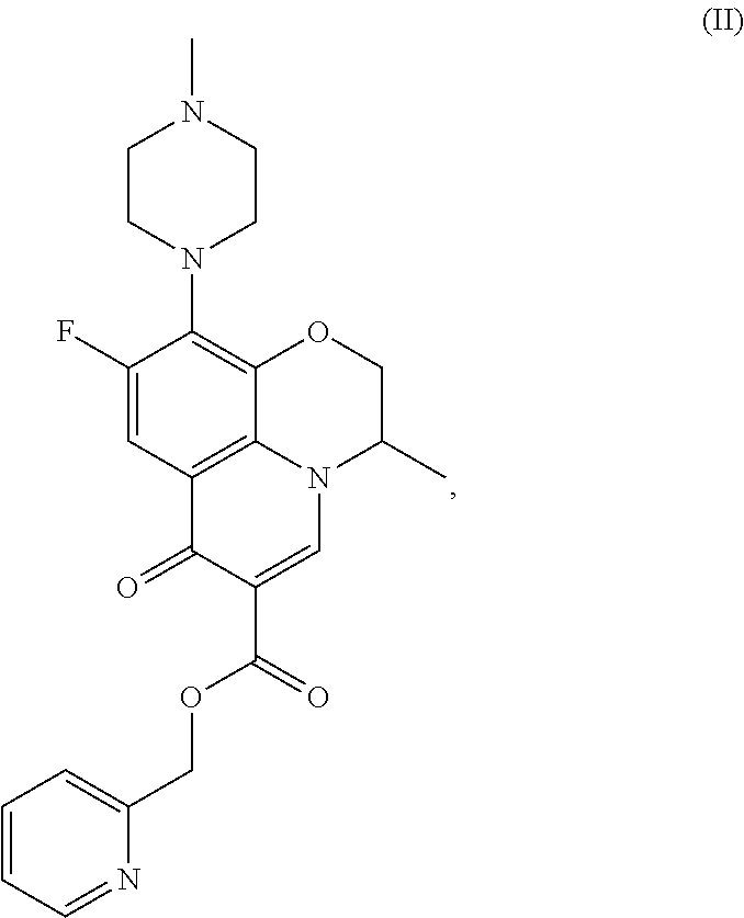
C1=CC=NC(COC(C2=CN3C4=C(C2=O)C=C(F)C(N2CCN(C)CC2)=C4OCC3C)=O)=C1
